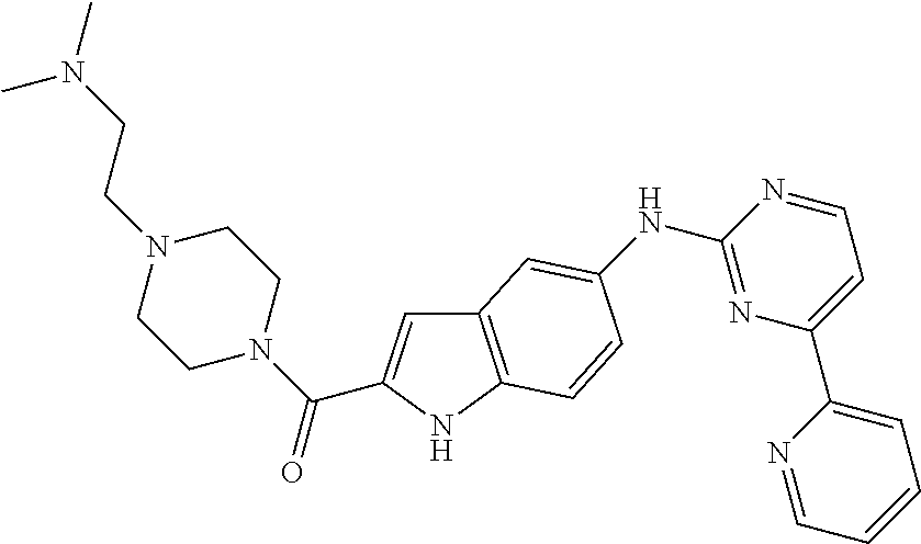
C12=C(NC(C(N3CCN(CCN(C)C)CC3)=O)=C1)C=CC(NC1=NC(C3=CC=CC=N3)=CC=N1)=C2
